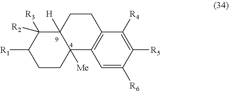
C1=C([R6])C([R5])=C([R4])C2=C1C1([Me])C([H])(CC2)C([R3])([R2])C([R1])CC1
